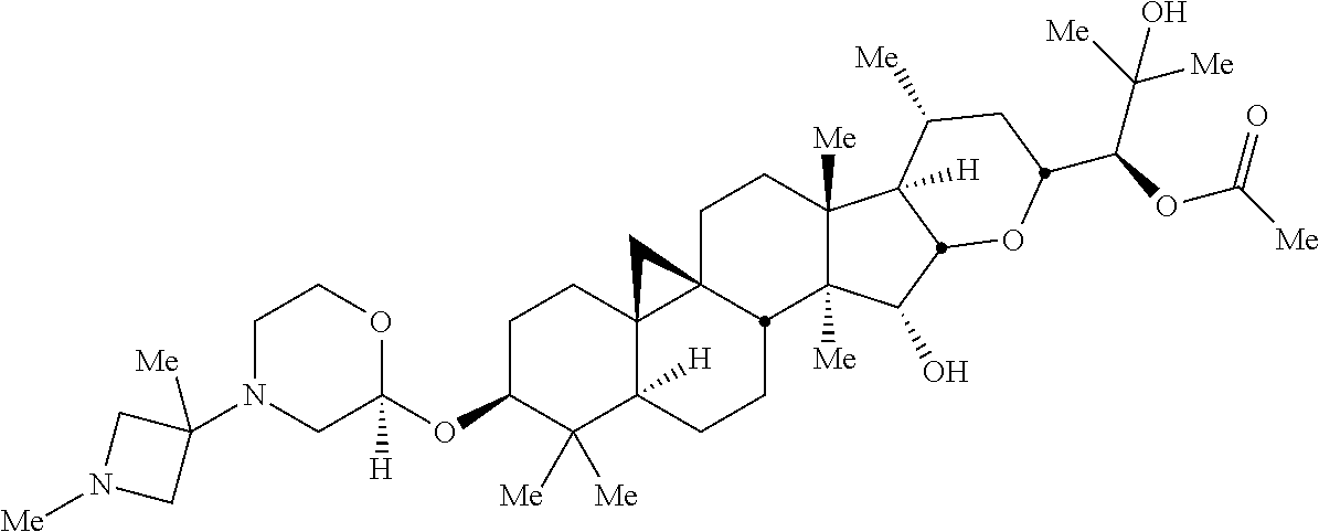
C1C(OC2([H])OCCN(C3([Me])CN([Me])C3)C2)C([Me])([Me])C2([H])C3(C1)C1(CCC4([Me])C([Me])(C(O)C5C4([H])C([Me])CC(C(OC([Me])=O)C([Me])([Me])O)O5)C1CC2)C3
